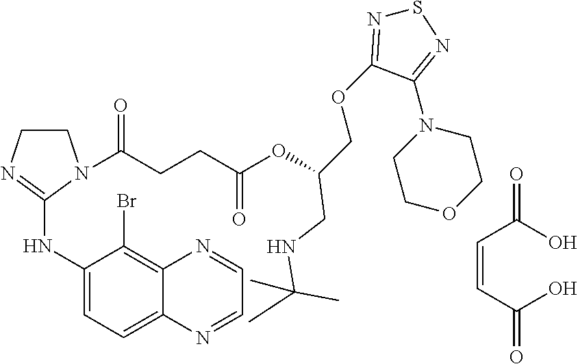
C1CN=C(NC2=CC=C3C(=C2Br)N=CC=N3)N1C(CCC(OC(COC1=NSN=C1N1CCOCC1)CNC(C)(C)C)=O)=O.C(=CC(O)=O)C(O)=O
